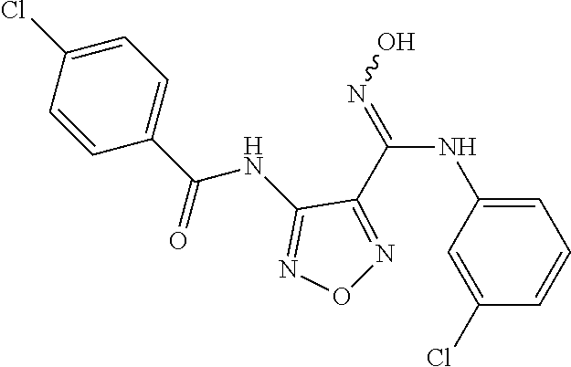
C1=C(NC(=NO)C2=NON=C2NC(C2=CC=C(Cl)C=C2)=O)C=C(Cl)C=C1
